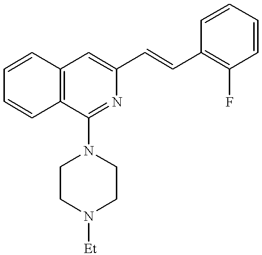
C1=CC2=C(C=C1)C(N1CCN([Et])CC1)=NC(C=CC1=C(F)C=CC=C1)=C2
